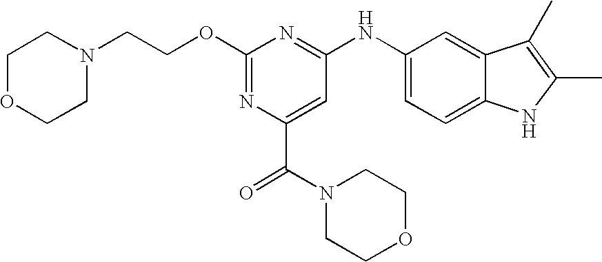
C1(OCCN2CCOCC2)=NC(C(=O)N2CCOCC2)=CC(NC2=CC=C3C(=C2)C(C)=C(C)N3)=N1
